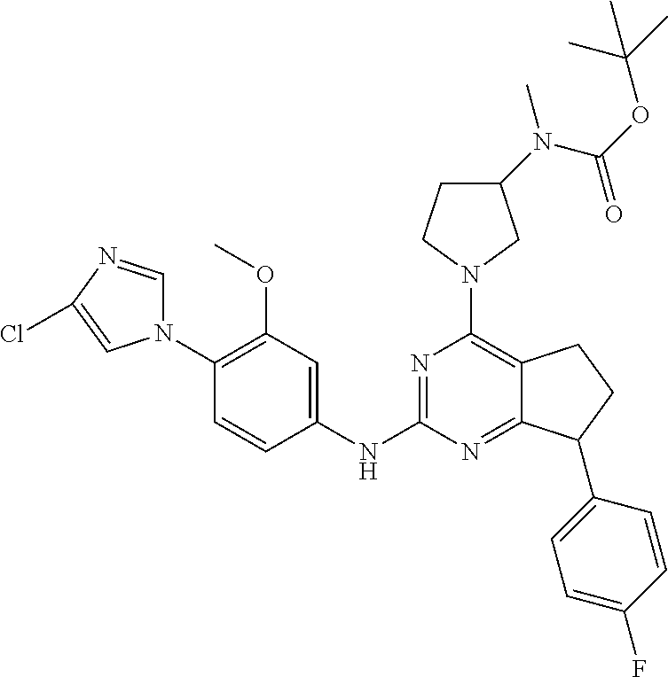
N1(C2=C(OC)C=C(NC3=NC(N4CC(N(C(OC(C)(C)C)=O)C)CC4)=C4C(=N3)C(C3=CC=C(F)C=C3)CC4)C=C2)C=NC(Cl)=C1
